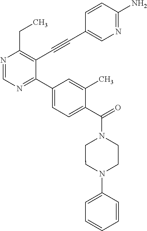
N1=CN=C(C2=CC=C(C(=O)N3CCN(C4=CC=CC=C4)CC3)C(C)=C2)C(C#CC2=CN=C(N)C=C2)=C1CC
